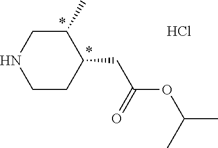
C1CC(CC(OC(C)C)=O)C(C)CN1.Cl
